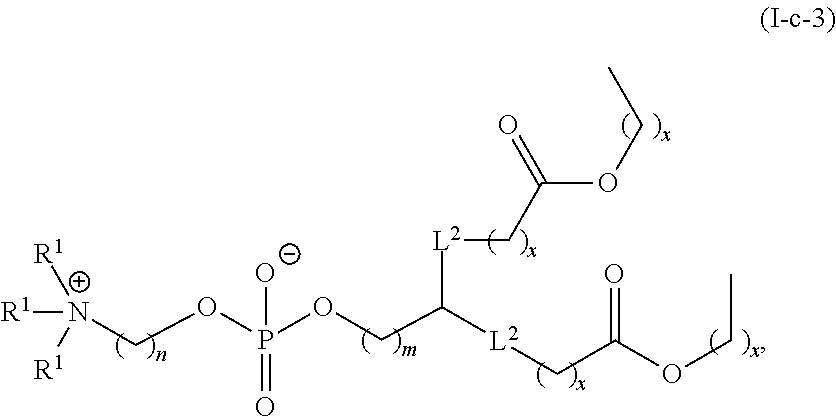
[N+]([R1])([R1])([R1])COP(OCC([L2]CC(OCC)=O)[L2]CC(OCC)=O)(=O)[O-]
